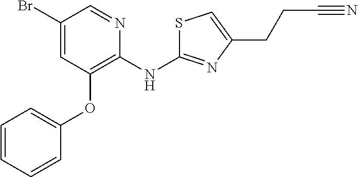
BrC1=CC(OC2=CC=CC=C2)=C(NC2=NC(CCC#N)=CS2)N=C1
